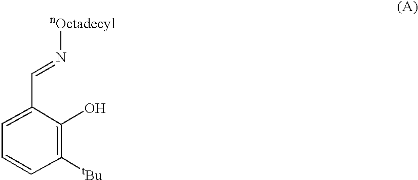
C1([tBu])=C(O)C(C=N[nOctadecyl])=CC=C1
